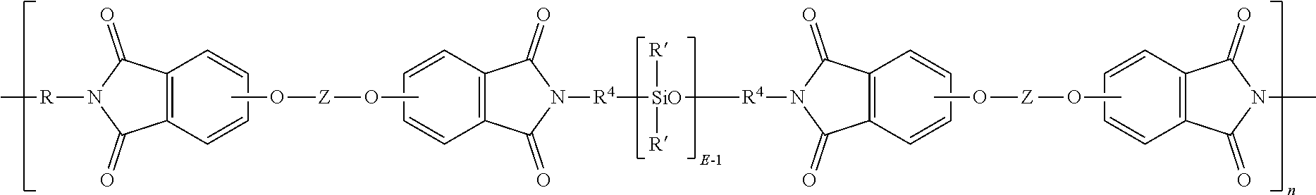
C12=C(C=CC=C1)C(=O)N([R]C)C2=O.CO[Z]OC.N1(C)C(=O)C2=C(C1=O)C=CC=C2.N1([R4][SiO]([R])([R])[R4]N2C(=O)C3=C(C2=O)C=CC=C3)C(=O)C2=C(C=CC=C2)C1=O.CO[Z]OC
